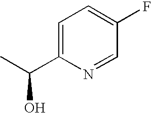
C1=C(C(C)O)N=CC(F)=C1
